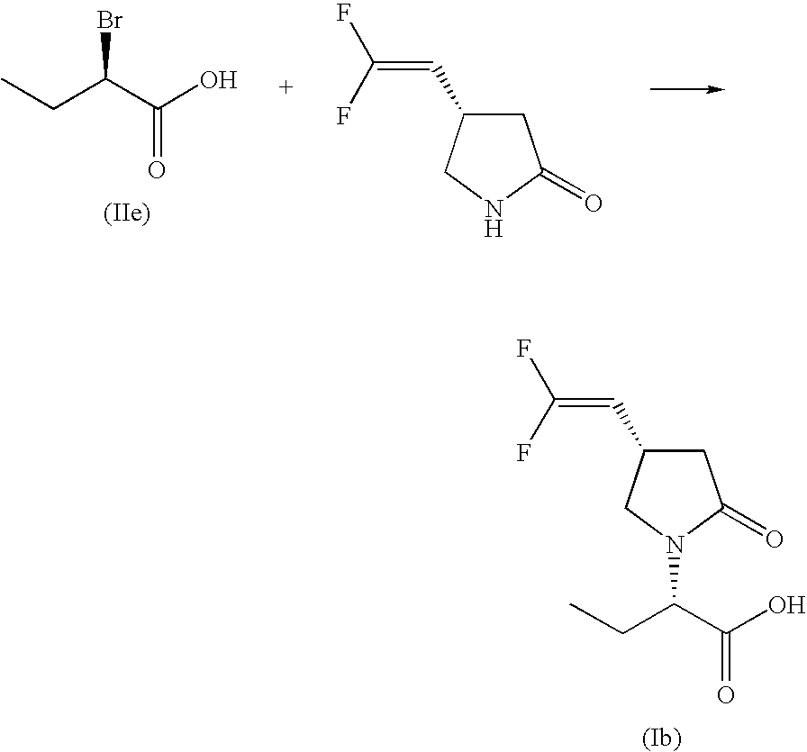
C1C(C=C(F)F)CN(C(C(O)=O)CC)C1=O.C(C(O)=O)(CC)Br.C1C(C=C(F)F)CNC1=O
